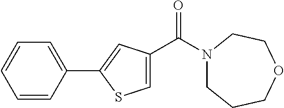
C1=CC(C2=CC(C(N3CCCOCC3)=O)=CS2)=CC=C1
